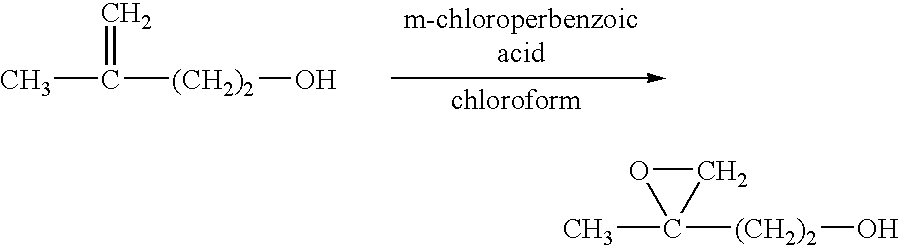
C([(CH2)2]O)(C)=C.C1([(CH2)2]O)(C)CO1
